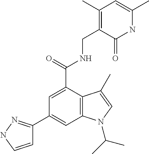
C1=CNN=C1C1=CC2=C(C(C(NCC3=C(C)C=C(C)NC3=O)=O)=C1)C(C)=CN2C(C)C
